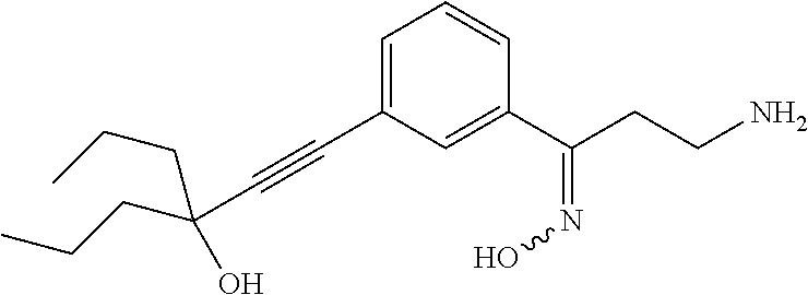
C1=C(C#CC(O)(CCC)CCC)C=C(C(CCN)=NO)C=C1
